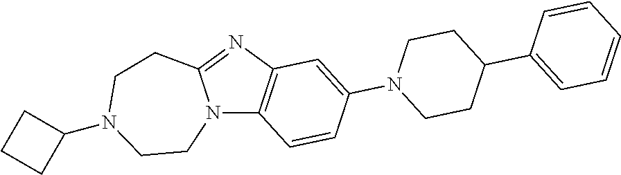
N12C3=C(N=C1CCN(C1CCC1)CC2)C=C(N1CCC(C2=CC=CC=C2)CC1)C=C3
